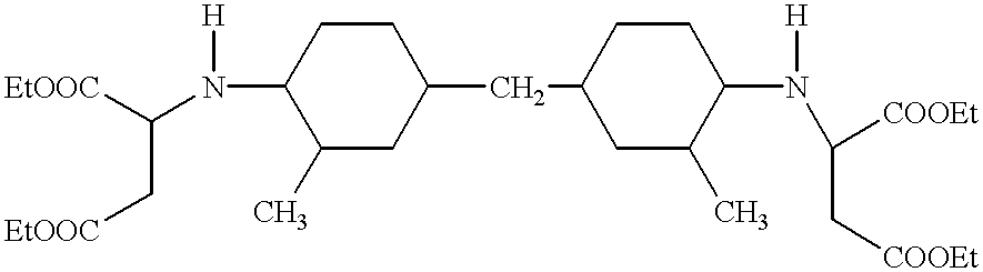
C1(N([H])C([EtOOC])C[EtOOC])C(C)CC(CC2CC(C)C(N(C([COOEt])C[COOEt])[H])CC2)CC1
